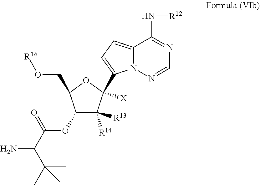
C1(OC(C(C(C)(C)C)N)=O)C([R13])([R14])C([X])(C2=CC=C3N2N=CN=C3N[R12])OC1CO[R16]
